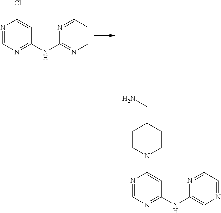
N1=CN=C(NC2=CN=CC=N2)C=C1N1CCC(CN)CC1.N1=CN=C(NC2=NC=CC=N2)C=C1Cl
